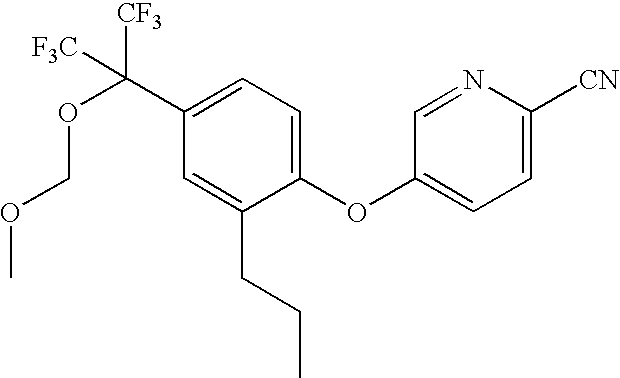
O(C1=CC=C([CN])N=C1)C1=CC=C(C(OCOC)([CF3])[F3C])C=C1CCC
